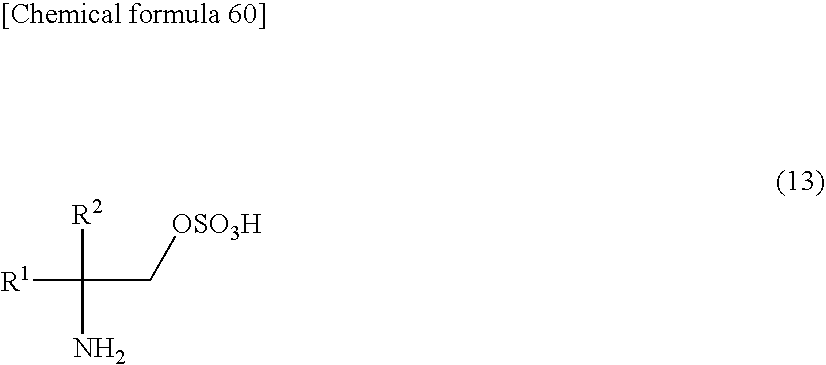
[R1]C(C[OSO3H])([R2])N
